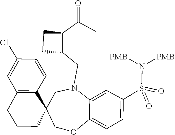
C12=CC=C(S(=O)(N([PMB])[PMB])=O)C=C1N(CC1C(C(=O)C)CC1)CC1(C3=C(C=C(Cl)C=C3)CCC1)CO2
